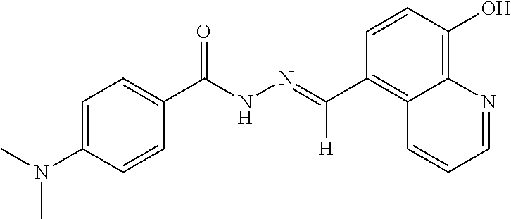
C1(C(NN=C(C2=C3C(=C(O)C=C2)N=CC=C3)[H])=O)=CC=C(N(C)C)C=C1
